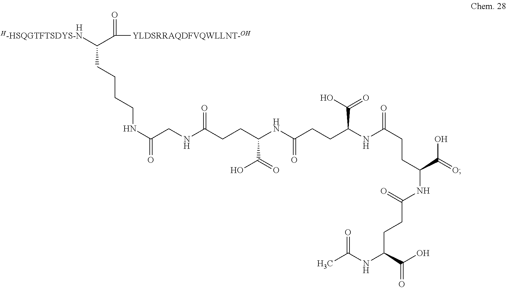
[H].[H-HSQGTFTSDYS-N]C(C(=O)[YLDSRRAQDFVQWLLNT-OH])CCCCNC(CNC(CCC(NC(CCC(NC(CCC(C(O)=O)NC(CCC(NC(=O)C)C(=O)O)=O)=O)C(O)=O)=O)C(=O)O)=O)=O
